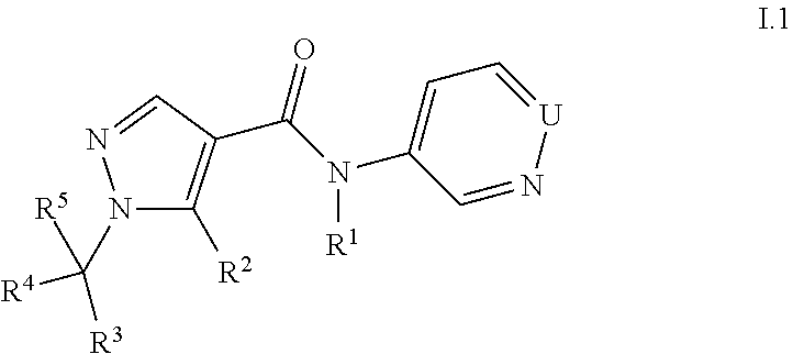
N1(C([R5])([R3])[R4])C([R2])=C(C(N(C2=CC=[U]N=C2)[R1])=O)C=N1
